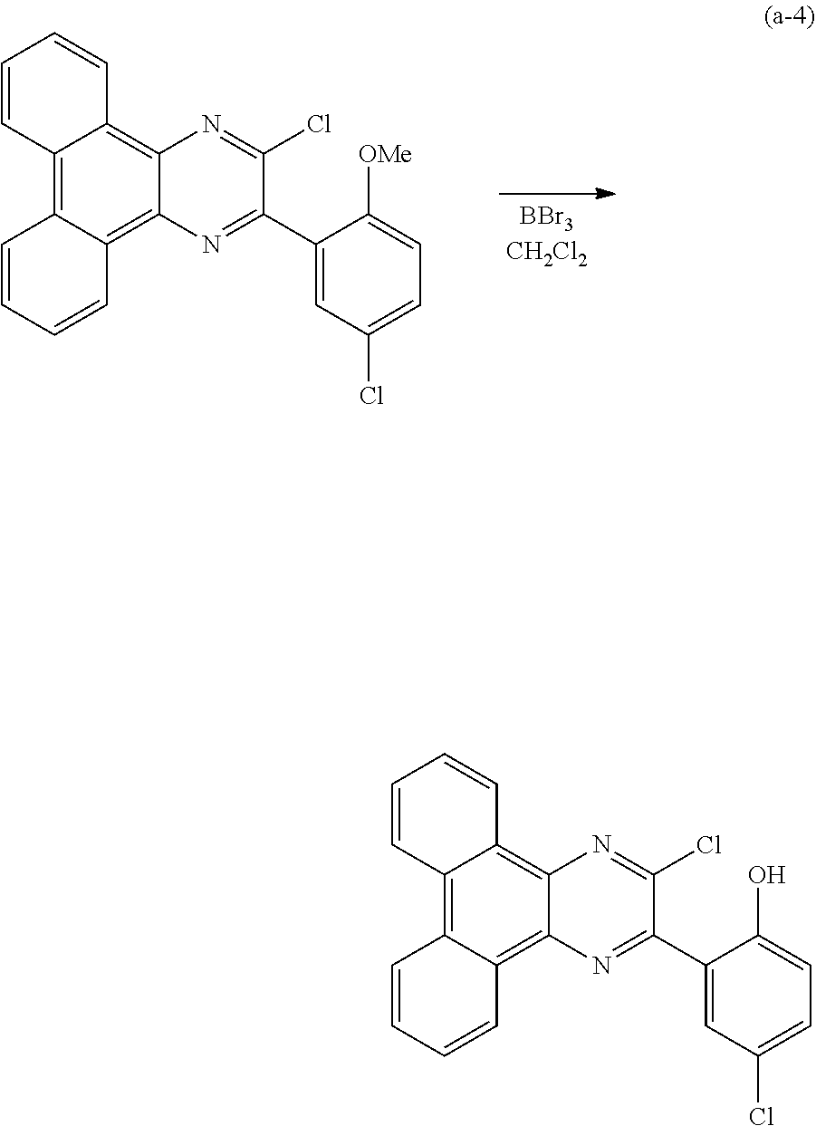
C1=CC2=C3C=CC=CC3=C3C(=C2C=C1)N=C(Cl)C(C1=CC(Cl)=CC=C1[OMe])=N3.C1=CC2=C3C=CC=CC3=C3C(=C2C=C1)N=C(Cl)C(C1=CC(Cl)=CC=C1O)=N3
